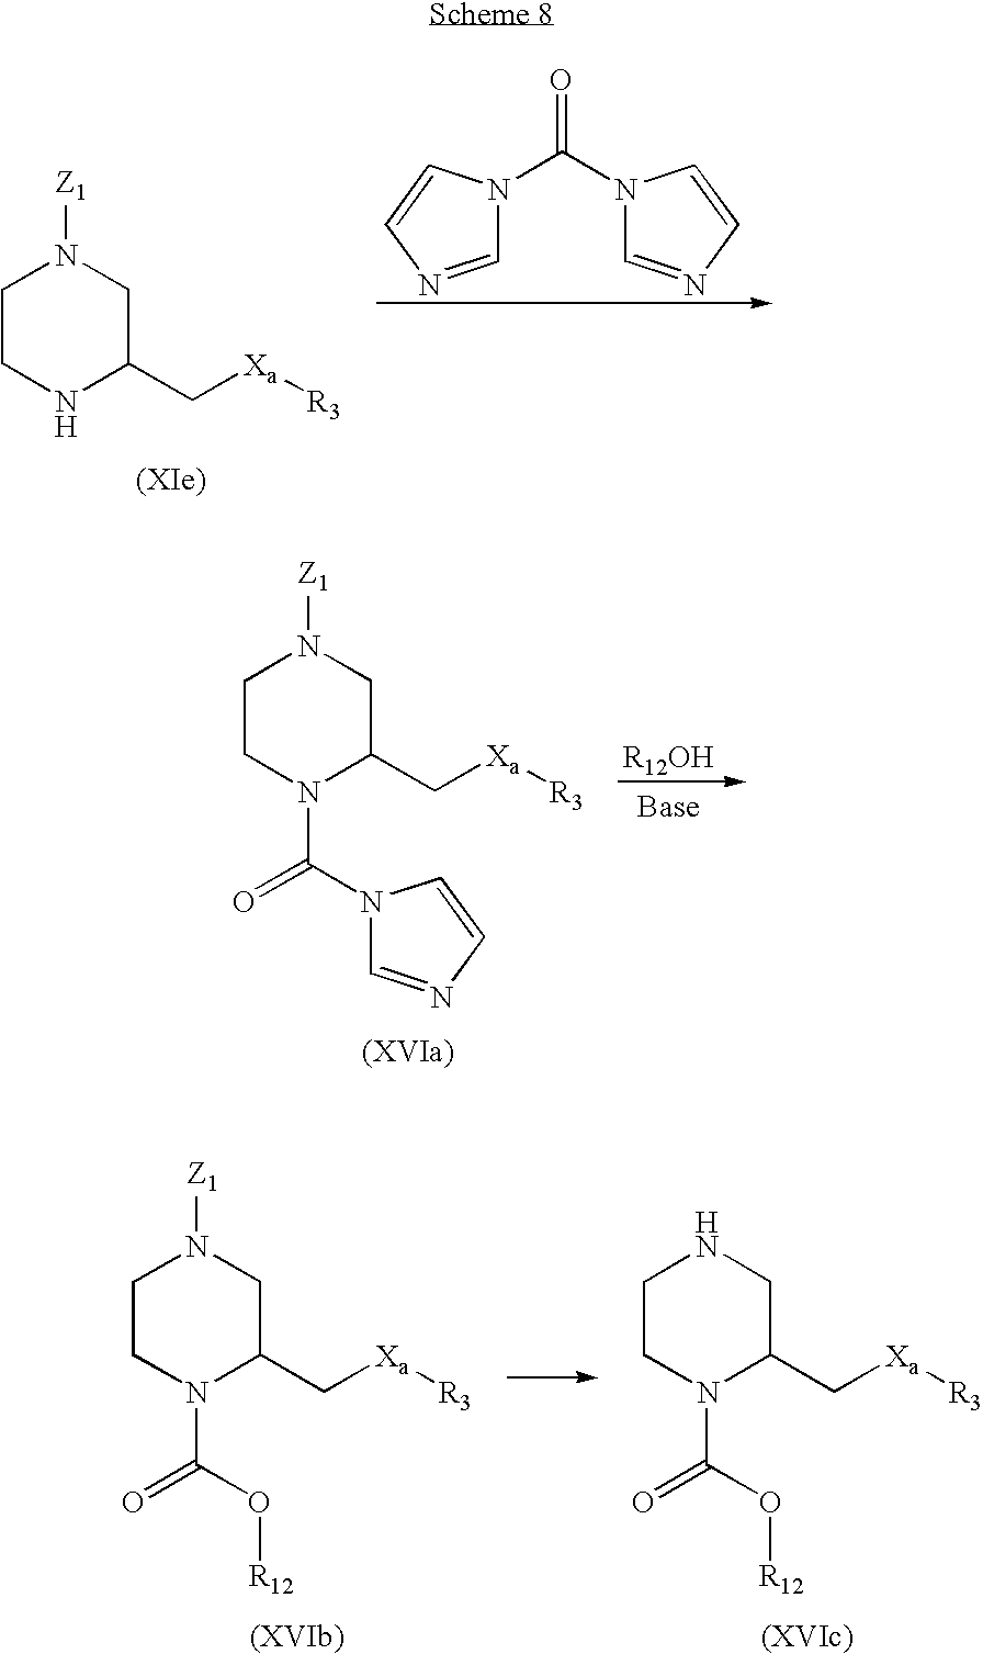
C1=NC=CN1C(N1C=NC=C1)=O.C1CNC(C[Xa][R3])CN1[Z1].O=C(N1C=NC=C1)N1CCN([Z1])CC1C[Xa][R3].O=C(O[R12])N1CCN([Z1])CC1C[Xa][R3].O=C(O[R12])N1CCNCC1C[Xa][R3]
